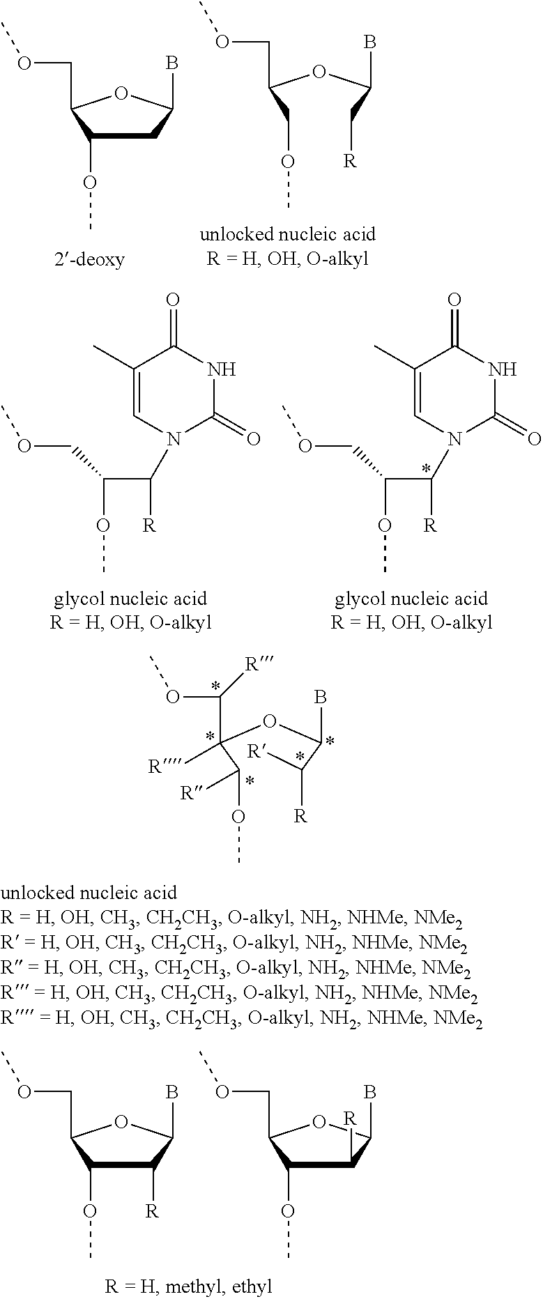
C1C(OC)C(COC)OC1B.C(C(OC(COC)COC)B)[R].C1(C)=CN(C([R])C(OC)COC)C(=O)NC1=O.C1(C)=CN(C([R])C(OC)COC)C(=O)NC1=O.C(C(OC(C(OC)[R])(C(OC)[R])[R])B)([R])[R].C1([R])C(OC)C(COC)OC1B.C1([R])C(OC)C(COC)OC1B
